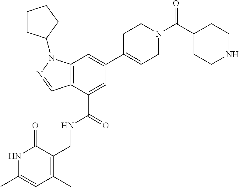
N1C(C)=CC(C)=C(CNC(C2=CC(C3=CCN(C(C4CCNCC4)=O)CC3)=CC3=C2C=NN3C2CCCC2)=O)C1=O
